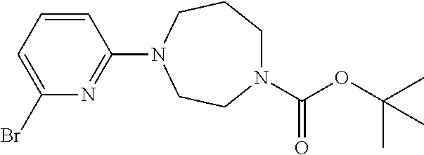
C1=CC=C(Br)N=C1N1CCN(C(OC(C)(C)C)=O)CCC1
